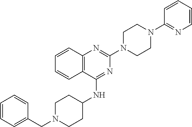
C12=C(C(NC3CCN(CC4=CC=CC=C4)CC3)=NC(N3CCN(C4=NC=CC=C4)CC3)=N1)C=CC=C2
